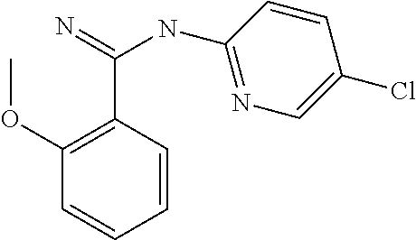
C1=CC(C(=N)NC2=NC=C(Cl)C=C2)=C(OC)C=C1
